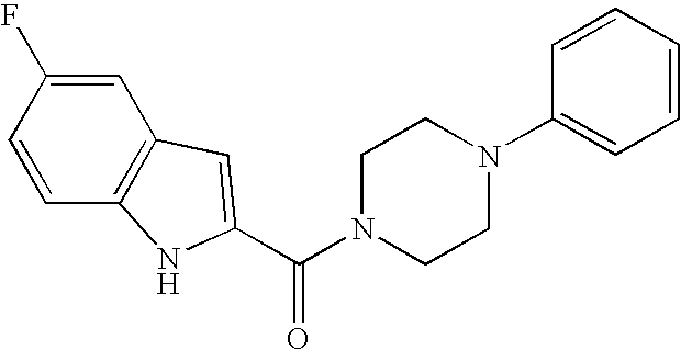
C1=C(F)C=CC2=C1C=C(C(N1CCN(C3=CC=CC=C3)CC1)=O)N2
